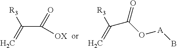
C(C(=O)[OX])([R3])=C.C([R3])(=C)C(O[A]B)=O
